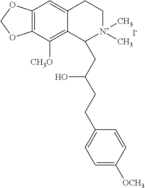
[I-].C12=C(C([CH3O])=C3C(=C1)CC[N+](C)(C)C3CC(CCC1=CC=C([OCH3])C=C1)O)OCO2
